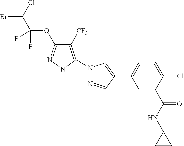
BrC(Cl)C(OC1=NN(C)C(N2N=CC(C3=CC=C(Cl)C(C(NC4CC4)=O)=C3)=C2)=C1[CF3])(F)F
